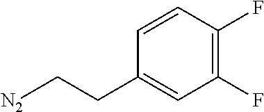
[N2]CCC1=CC(F)=C(F)C=C1
